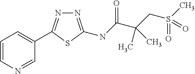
C1=CN=CC(C2=NN=C(NC(C(CS(C)(=O)=O)(C)C)=O)S2)=C1
